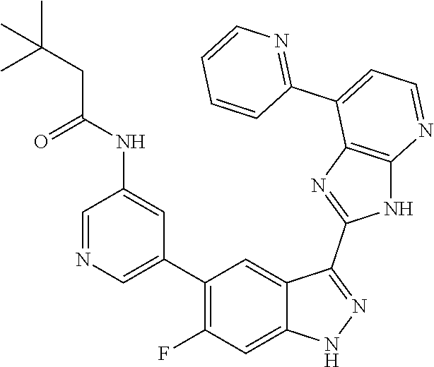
C1=NC=C(C2=C(F)C=C3C(=C2)C(C2=NC4=C(N2)N=CC=C4C2=NC=CC=C2)=NN3)C=C1NC(CC(C)(C)C)=O
